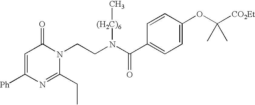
C1=C([Ph])N=C(CC)N(CCN(C(C2=CC=C(OC([CO2Et])(C)C)C=C2)=O)[(H2C)6]C)C1=O
